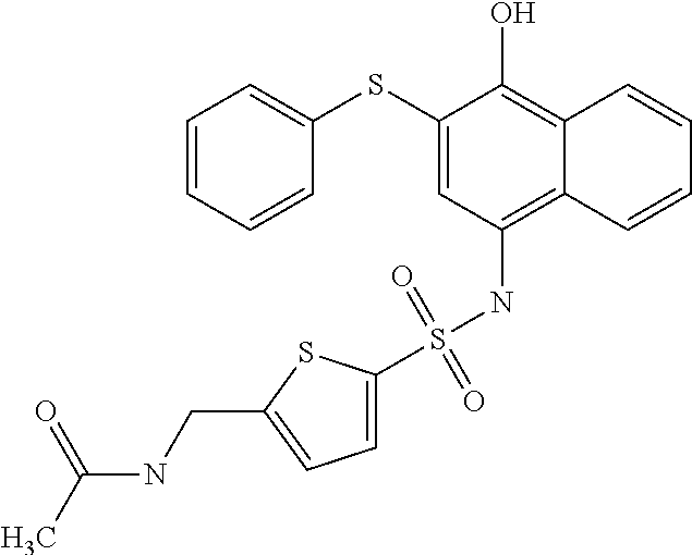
C1(SC2=CC=CC=C2)=CC(NS(=O)(=O)C2=CC=C(CNC(C)=O)S2)=C2C(=C1O)C=CC=C2
